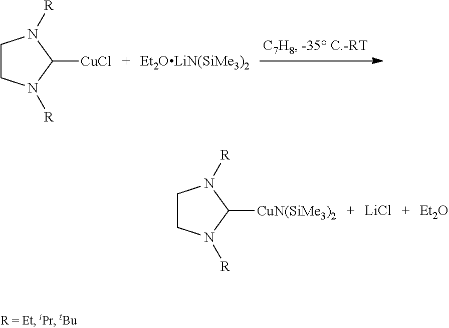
C1CN([R])C([CuCl])N1[R].[Et2OLiN(SiMe3)2].C1CN([R])C([CuN(SiMe3)2])N1[R].[LiCl].[Et2O]
